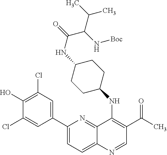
C1(C2=CC(Cl)=C(O)C(Cl)=C2)=CC=C2C(=N1)C(NC1CCC(NC(C(C(C)C)N[Boc])=O)CC1)=C(C(=O)C)C=N2
